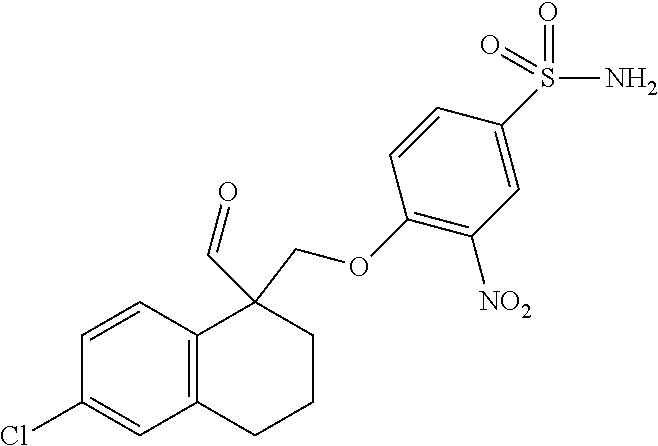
C1=CC(Cl)=CC2=C1C(C=O)(COC1=C([NO2])C=C(S(N)(=O)=O)C=C1)CCC2
